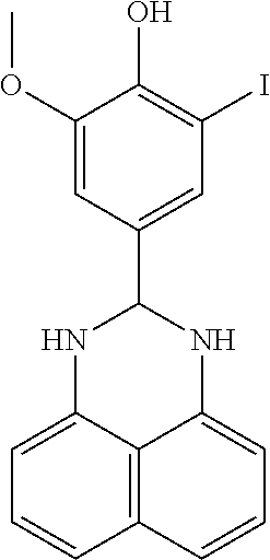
C1(OC)=CC(C2NC3=CC=CC4=C3C(=CC=C4)N2)=CC(I)=C1O
